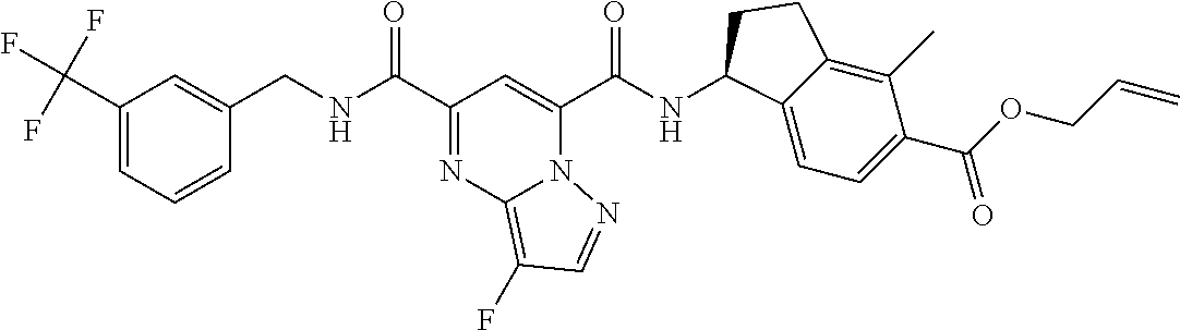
C1=CC(CNC(=O)C2=NC3=C(F)C=NN3C(C(=O)NC3C4=CC=C(C(=O)OCC=C)C(C)=C4CC3)=C2)=CC(C(F)(F)F)=C1
